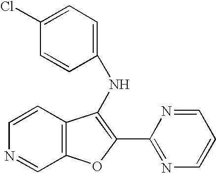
N(C1=C(C2=NC=CC=N2)OC2=C1C=CN=C2)C1=CC=C(Cl)C=C1
